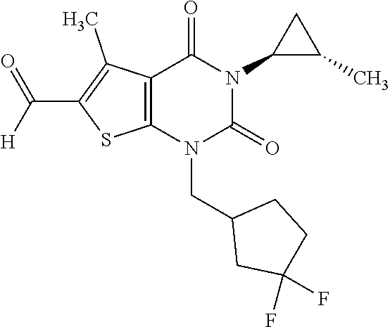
C12=C(N(CC3CC(F)(F)CC3)C(=O)N(C3C(C)C3)C1=O)SC(C([H])=O)=C2C
